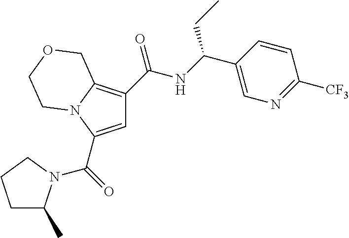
C1C(C)N(C(=O)C2=CC(C(NC(C3=CN=C([CF3])C=C3)CC)=O)=C3N2CCOC3)CC1
